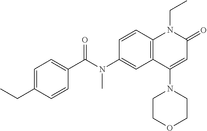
N(C1=CC2=C(C=C1)N(CC)C(=O)C=C2N1CCOCC1)(C(C1=CC=C(CC)C=C1)=O)C
